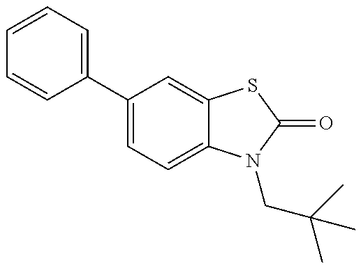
C1=CC(C2=CC=C3C(=C2)SC(=O)N3CC(C)(C)C)=CC=C1
